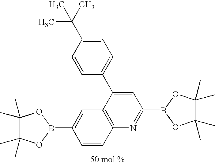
C1=CC(C(C)(C)C)=CC=C1C1=CC(B2OC(C)(C)C(C)(C)O2)=NC2=C1C=C(B1OC(C)(C)C(C)(C)O1)C=C2
